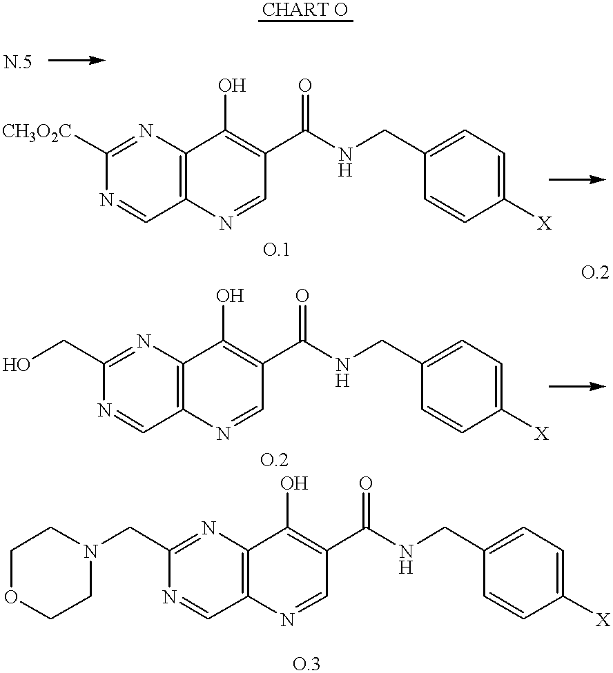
N1=CC2=C(N=C1[CH3O2C])C(O)=C(C(NCC1=CC=C([X])C=C1)=O)C=N2.N1=CC2=C(N=C1CO)C(O)=C(C(NCC1=CC=C([X])C=C1)=O)C=N2.N1=CC2=C(N=C1CN1CCOCC1)C(O)=C(C(NCC1=CC=C([X])C=C1)=O)C=N2
